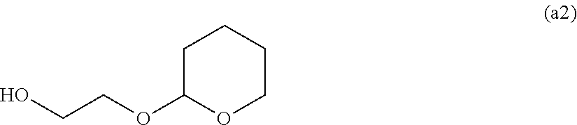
C1C(OCCO)OCCC1
